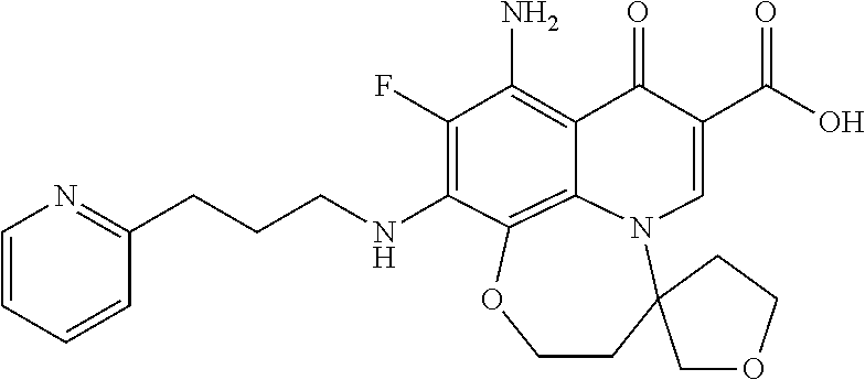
C(CCNC1=C(F)C(N)=C2C(=O)C(C(=O)O)=CN3C2=C1OCCC31COCC1)C1=NC=CC=C1
